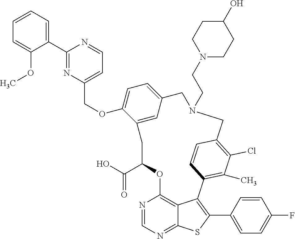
C1=CC=C(C2=NC(COC3=CC=C4C=C3CC(C(=O)O)OC3=C5C(=NC=N3)SC(C3=CC=C(F)C=C3)=C5C3=C(C)C(Cl)=C(C=C3)CN(CCN3CCC(O)CC3)C4)=CC=N2)C(OC)=C1
